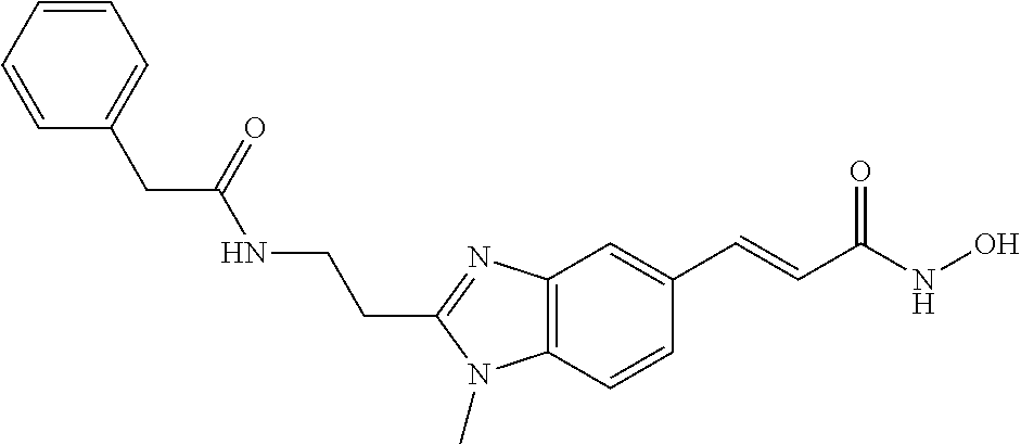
C12=C(C=CC(C=CC(NO)=O)=C1)N(C)C(CCNC(CC1=CC=CC=C1)=O)=N2
